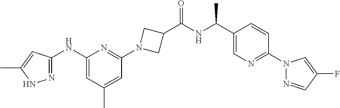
C1(NC2=NNC(C)=C2)=CC(C)=CC(N2CC(C(NC(C3=CN=C(N4N=CC(F)=C4)C=C3)C)=O)C2)=N1
